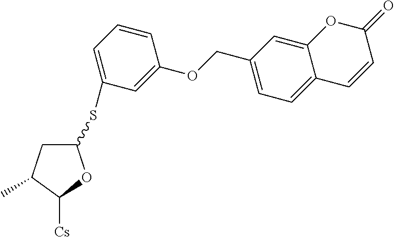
C1(SC2=CC=CC(OCC3=CC=C4C(=C3)OC(=O)C=C4)=C2)CC(C)C([Cs])O1
